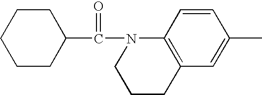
C1CC(C(N2C3=C(CCC2)C=C(C)C=C3)=O)CCC1
